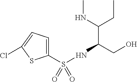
C1(S(=O)(=O)NC(CO)C(NC)CC)=CC=C(Cl)S1
